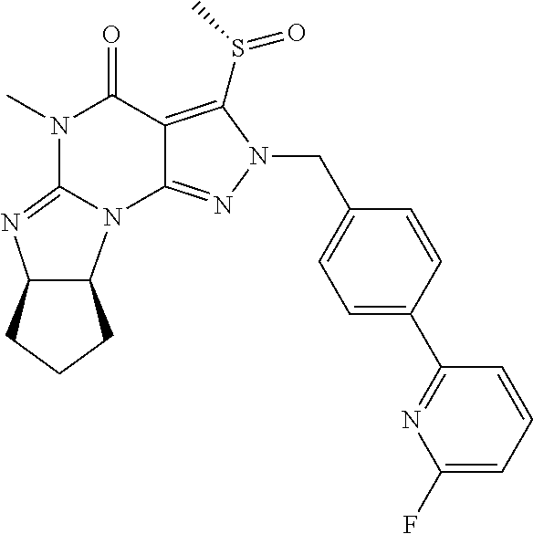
C1(F)=CC=CC(C2=CC=C(CN3C(S(=O)C)=C4C(=N3)N3C5C(N=C3N(C)C4=O)CCC5)C=C2)=N1
